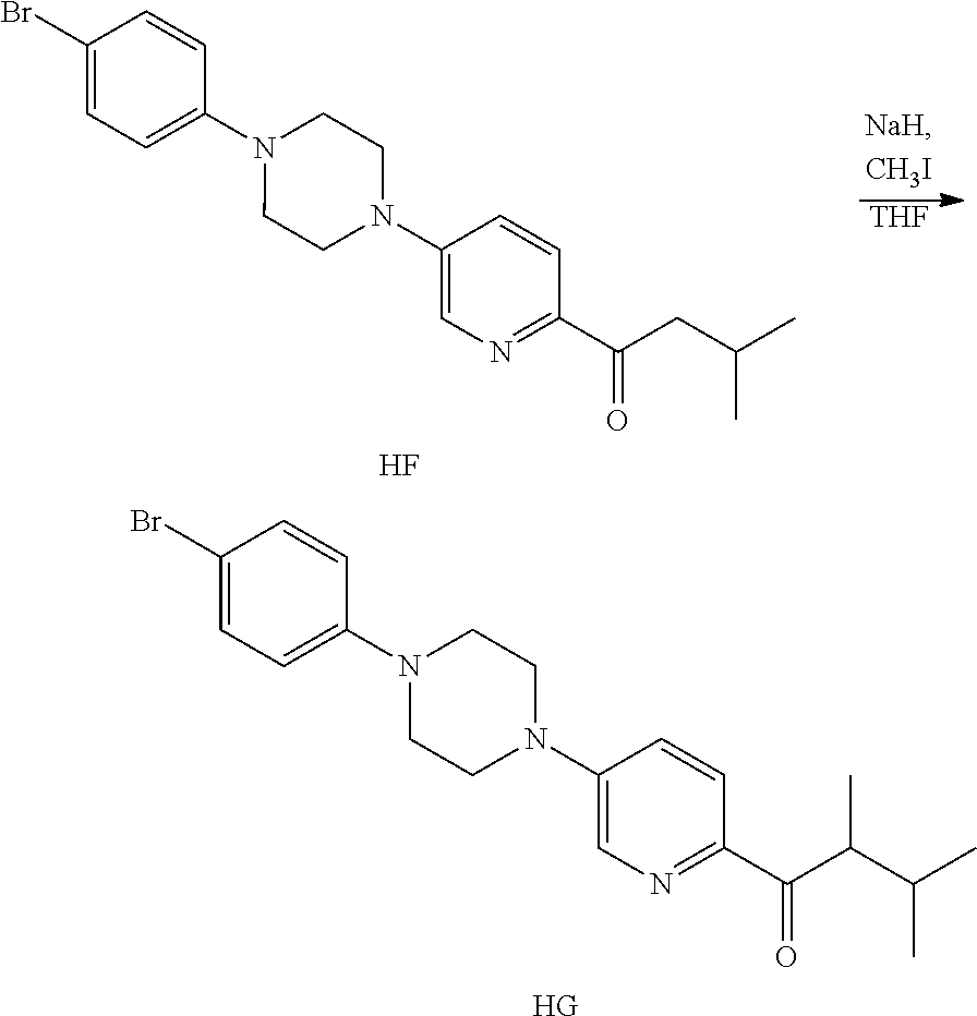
C1(Br)=CC=C(N2CCN(C3=CN=C(C(C(C(C)C)C)=O)C=C3)CC2)C=C1.[HG].C1(Br)=CC=C(N2CCN(C3=CN=C(C(CC(C)C)=O)C=C3)CC2)C=C1.F.[THF]
